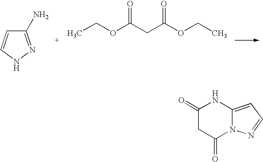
C1(N)=NNC=C1.CCOC(=O)CC(OCC)=O.O=C1CC(=O)N2C(=CC=N2)N1
